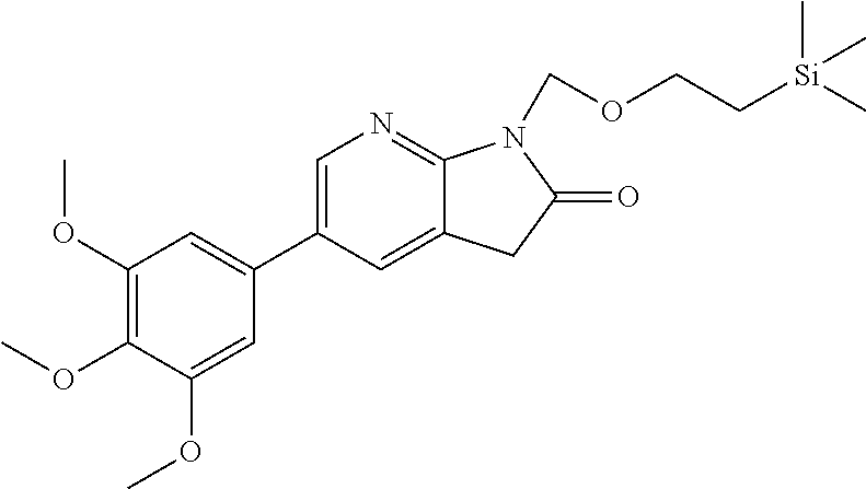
C1=C(C2=CC(OC)=C(OC)C(OC)=C2)C=C2C(=N1)N(COCC[Si](C)(C)C)C(=O)C2
